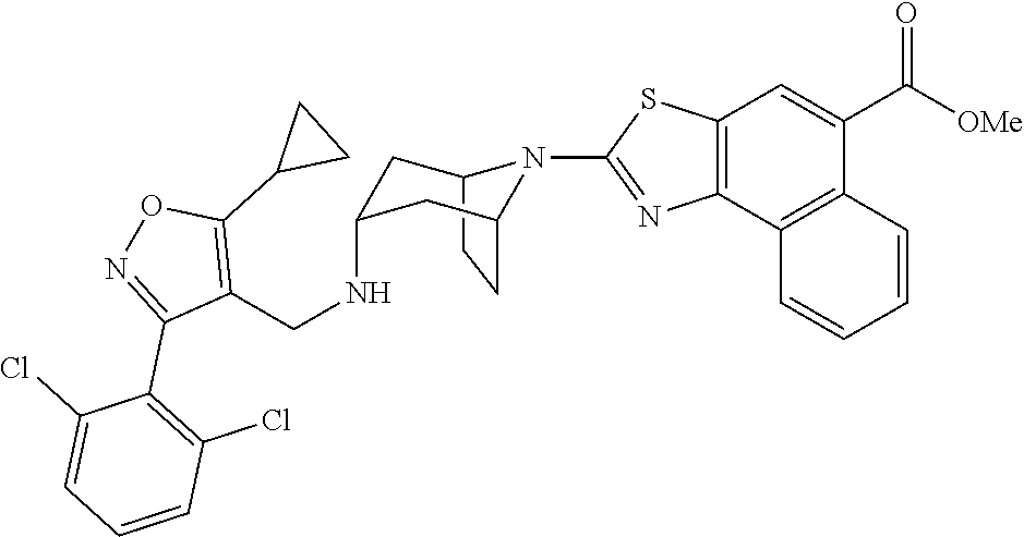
C12CCC(CC(NCC3=C(C4CC4)ON=C3C3=C(Cl)C=CC=C3Cl)C1)N2C1=NC2=C(C=C(C([OMe])=O)C3=C2C=CC=C3)S1
